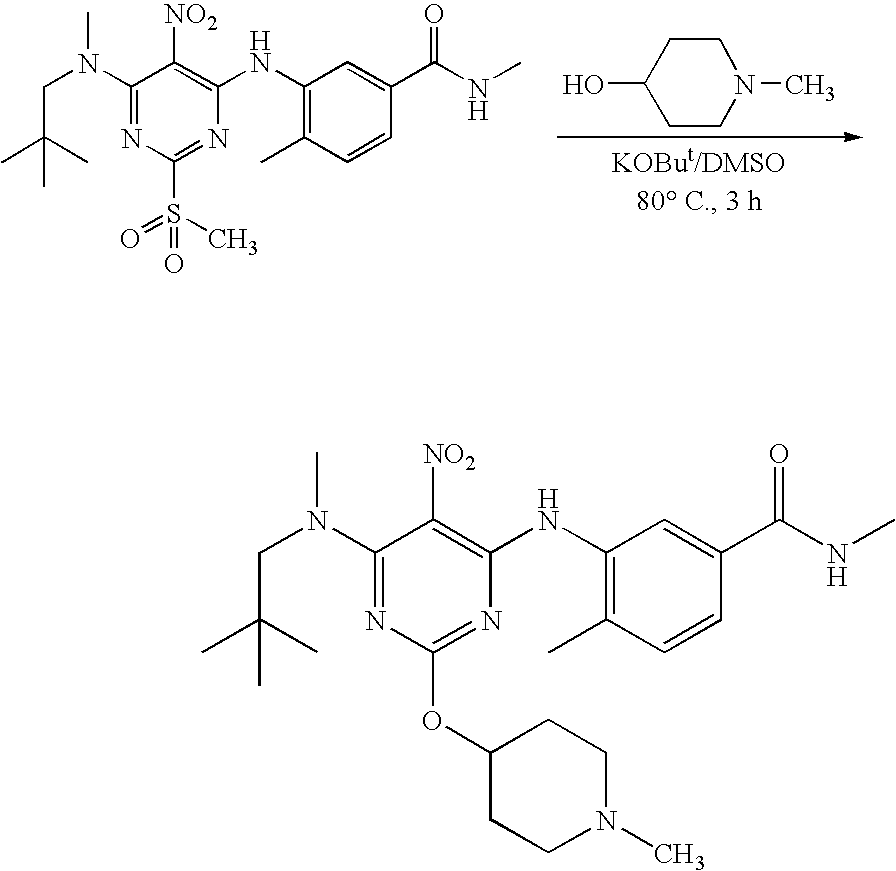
C1(N(CC(C)(C)C)C)=NC(S(=O)(=O)C)=NC(NC2=C(C)C=CC(C(NC)=O)=C2)=C1[NO2].C1CN(C)CCC1O.C1(N(CC(C)(C)C)C)=NC(OC2CCN(C)CC2)=NC(NC2=C(C)C=CC(C(NC)=O)=C2)=C1[NO2]
